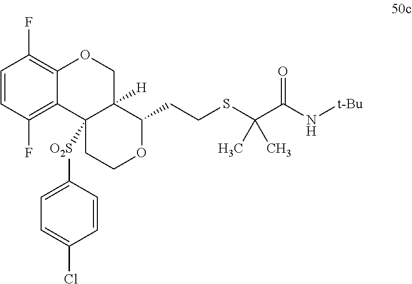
C1=CC(F)=C2C(=C1F)OCC1([H])C2([O2S]C2=CC=C(Cl)C=C2)CCOC1CCSC(C(N[t-Bu])=O)(C)C
